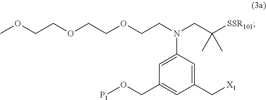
C1(C[X1])=CC(N(CCOCCOCCOC)CC([SSR101])(C)C)=CC(CO[P1])=C1
